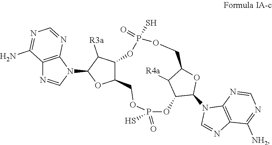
C1OP(=O)(S)OC2C(N3C=NC4=C3N=CN=C4[NH2])OC(C2[R4a])COP(S)(=O)OC2C1OC(N1C=NC3=C1N=CN=C3N)C2[R3a]
